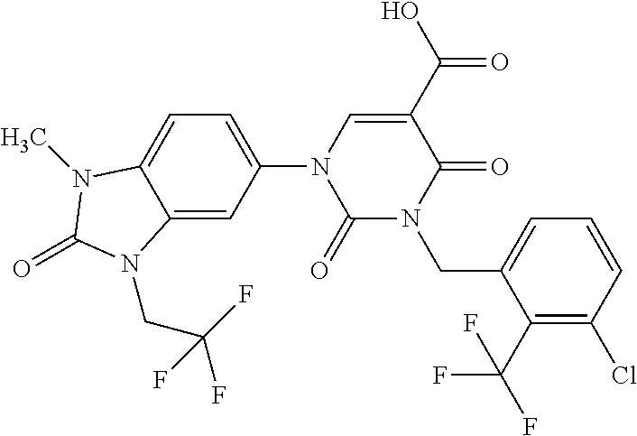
C1(=O)N(CC2=CC=CC(Cl)=C2C(F)(F)F)C(=O)C(C(O)=O)=CN1C1=CC=C2C(=C1)N(CC(F)(F)F)C(=O)N2C
